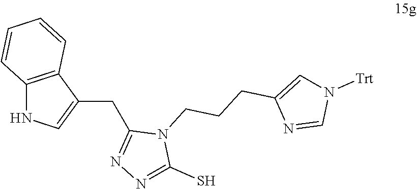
C(C1=NN=C(S)N1CCCC1=CN([Trt])C=N1)C1=CNC2=C1C=CC=C2
